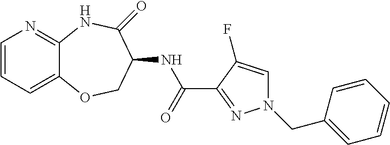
C1=CC=C2C(=N1)NC(=O)C(NC(C1=NN(CC3=CC=CC=C3)C=C1F)=O)CO2
